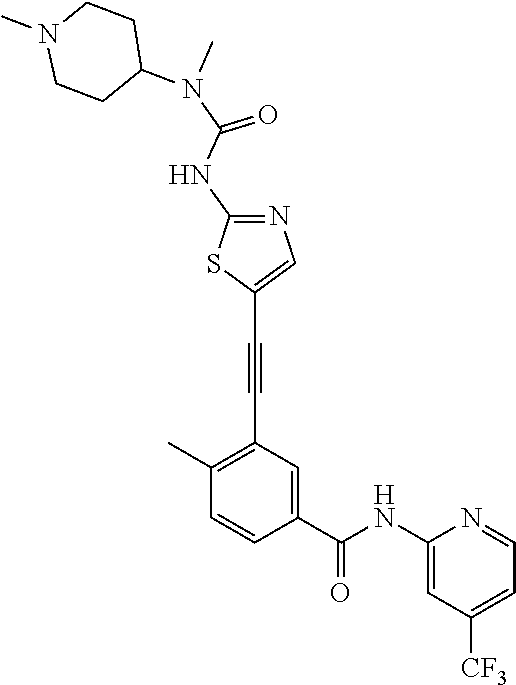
C1(C)=C(C#CC2=CN=C(NC(=O)N(C)C3CCN(C)CC3)S2)C=C(C(NC2=CC([CF3])=CC=N2)=O)C=C1
